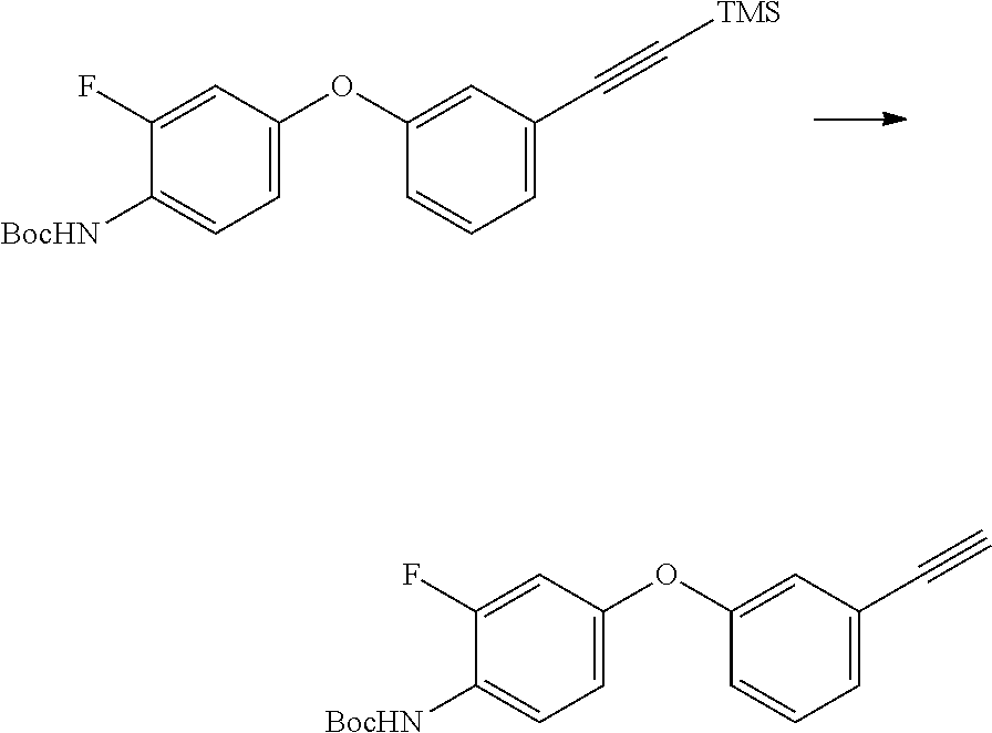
C1(F)=CC(OC2=CC(C#C[TMS])=CC=C2)=CC=C1[BocHN].C1(F)=CC(OC2=CC(C#C)=CC=C2)=CC=C1[BocHN]
